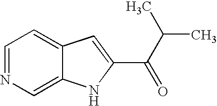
C1=NC=C2C(=C1)C=C(C(C(C)C)=O)N2
